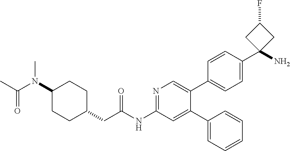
C1(N(C(=O)C)C)CCC(CC(NC2=NC=C(C3=CC=C(C4(N)CC(F)C4)C=C3)C(C3=CC=CC=C3)=C2)=O)CC1
